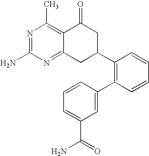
C12=NC(N)=NC(C)=C1C(=O)CC(C1=C(C3=CC(C(=O)N)=CC=C3)C=CC=C1)C2
